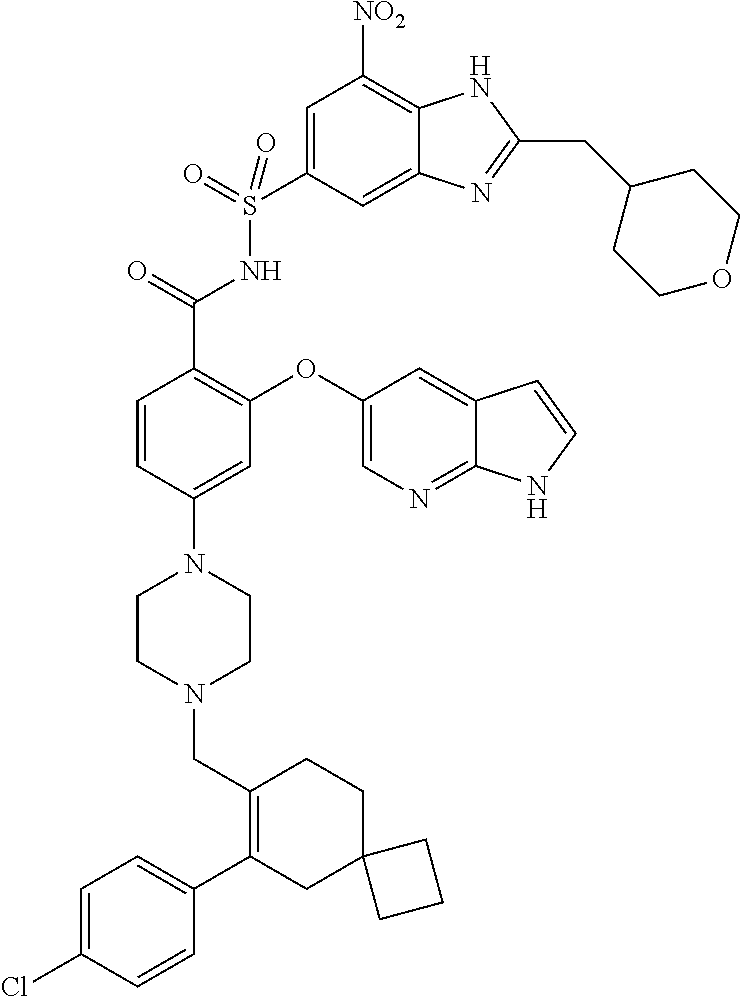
C1=C(Cl)C=CC(C2=C(CN3CCN(C4=CC(OC5=CN=C6C(=C5)C=CN6)=C(C(=O)NS(=O)(=O)C5=CC([NO2])=C6C(=C5)N=C(CC5CCOCC5)N6)C=C4)CC3)CCC3(C2)CCC3)=C1
